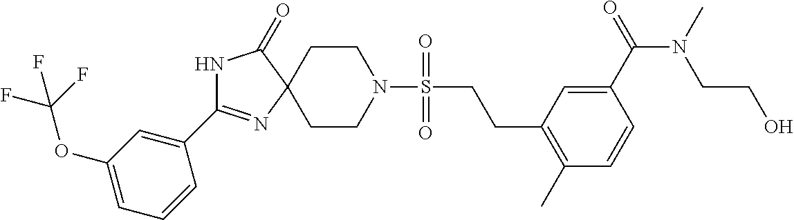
C1CN(S(CCC2=C(C)C=CC(C(=O)N(C)CCO)=C2)(=O)=O)CCC12N=C(C1=CC(OC(F)(F)F)=CC=C1)NC2=O
